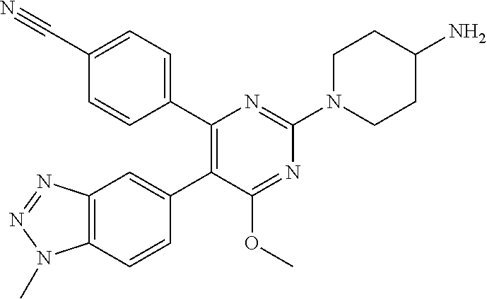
C12=C(C=CC(C3=C(C4=CC=C(C#N)C=C4)N=C(N4CCC(N)CC4)N=C3OC)=C1)N(C)N=N2
